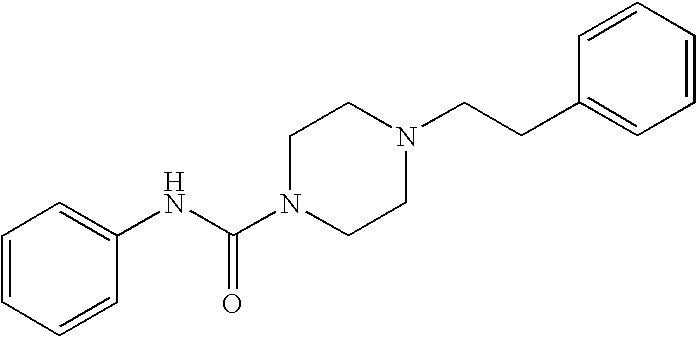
C1=CC=CC(NC(N2CCN(CCC3=CC=CC=C3)CC2)=O)=C1
